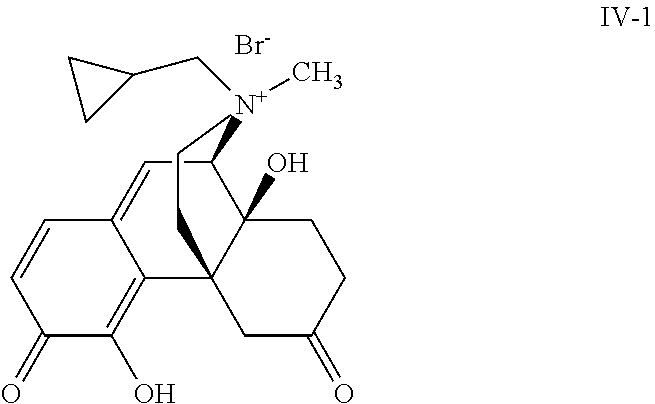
C1(=O)C(O)=C2C(=CC3C4(O)C2(CC(=O)CC4)CC[N+]3(CC2CC2)C)C=C1.[Br-]
